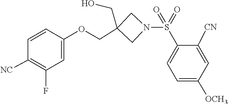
C1([NC])=C(F)C=C(OCC2(CO)CN(S(=O)(=O)C3=CC=C([OCH3])C=C3[CN])C2)C=C1
